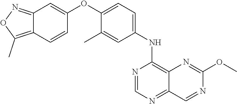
C12=NOC(C)=C1C=CC(OC1=CC=C(NC3=C4C(=NC=N3)C=NC(OC)=N4)C=C1C)=C2
